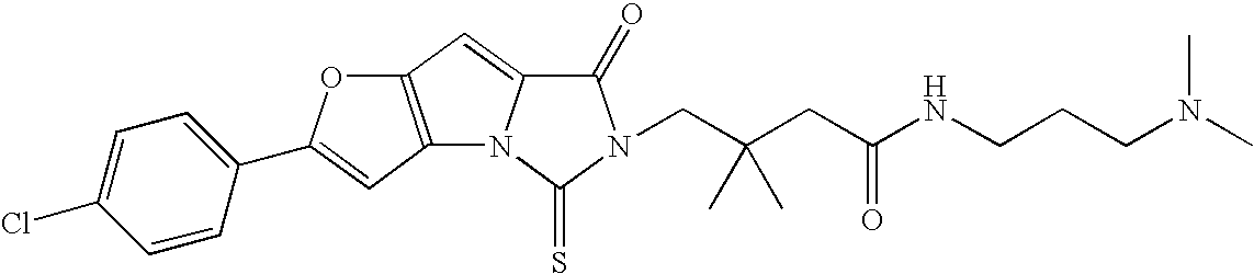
C12=C(C=C3N1C(=S)N(CC(CC(NCCCN(C)C)=O)(C)C)C3=O)OC(C1=CC=C(Cl)C=C1)=C2
